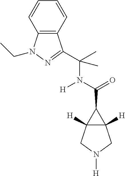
C12([H])C([H])(C1C(N([H])C(C)(C)C1=NN(CC)C3=C1C=CC=C3)=O)CN([H])C2
